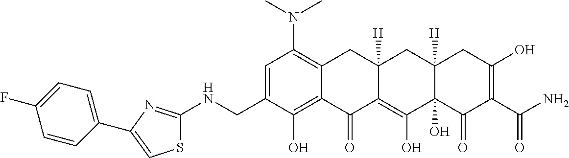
C1=C(CNC2=NC(C3=CC=C(F)C=C3)=CS2)C(O)=C2C(=C1N(C)C)CC1([H])C(=C(O)C3(O)C([H])(C1)CC(O)=C(C(N)=O)C3=O)C2=O
